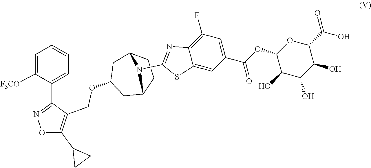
C1=C([F3CO])C(C2=NOC(C3CC3)=C2COC2CC3CCC(C2)N3C2=NC3=C(F)C=C(C(OC4OC(C(O)=O)C(O)C(O)C4O)=O)C=C3S2)=CC=C1
